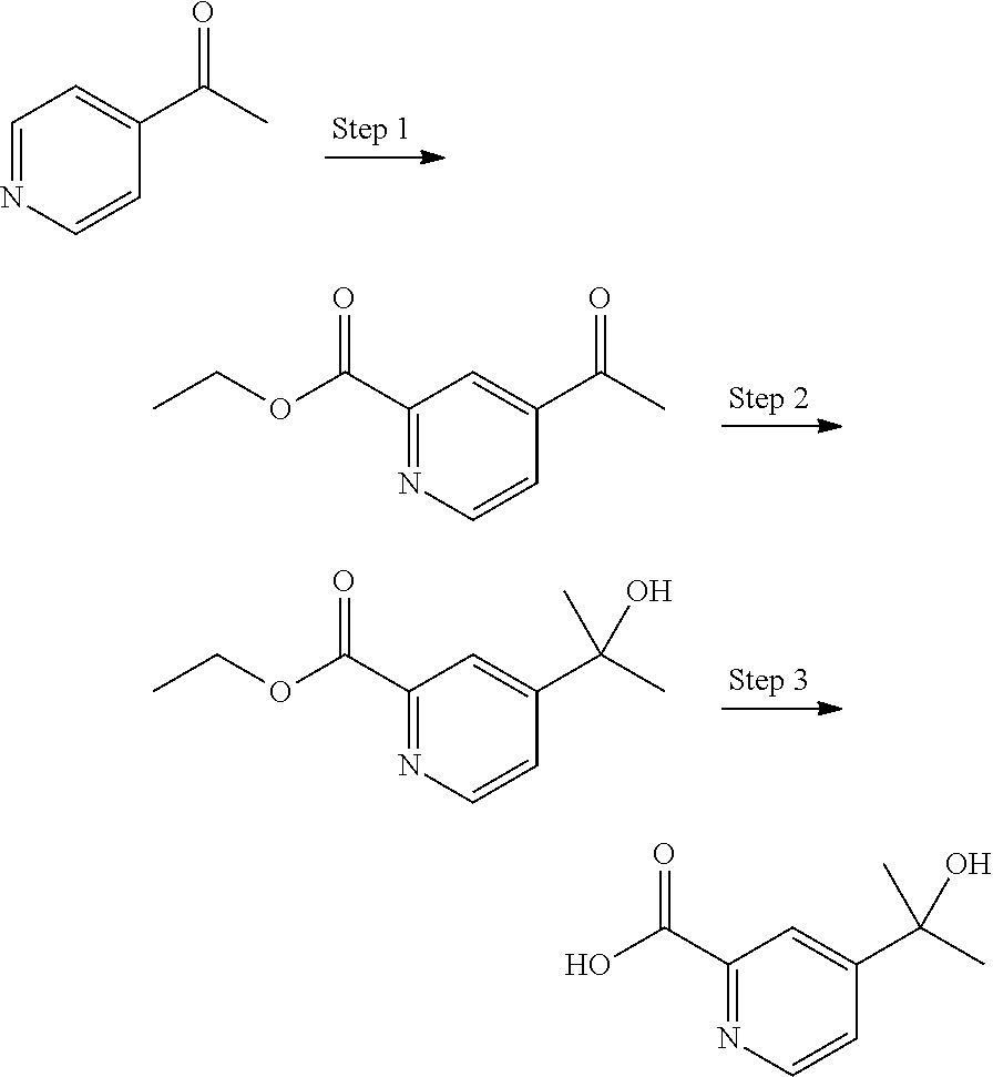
C1=NC=CC(C(C)=O)=C1.C1(C(OCC)=O)=NC=CC(C(C)=O)=C1.C1(C(OCC)=O)=NC=CC(C(C)(C)O)=C1.C1(C(O)=O)=NC=CC(C(C)(C)O)=C1
